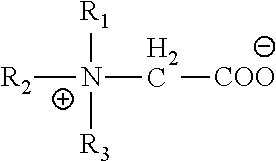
[R2][N+]([R1])([R3])C[COO]
